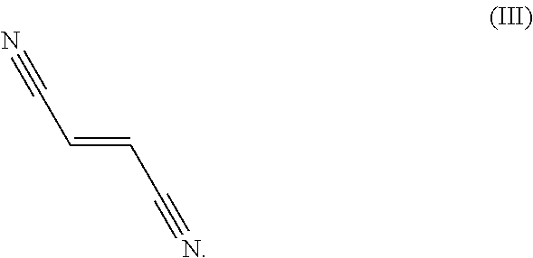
C(C=CC#N)#N
